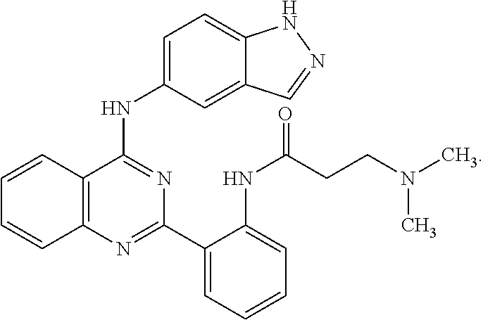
C12=C(N=C(C3=CC=CC=C3NC(=O)CCN(C)C)N=C1NC1=CC=C3C(=C1)C=NN3)C=CC=C2
